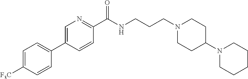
C1=C([F3C])C=CC(C2=CN=C(C(NCCCN3CCC(N4CCCCC4)CC3)=O)C=C2)=C1
